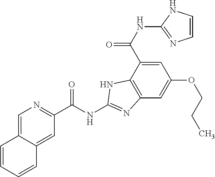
C12=CN=C(C(NC3=NC4=C(C(C(NC5=NC=CN5)=O)=CC(OCCC)=C4)N3)=O)C=C1C=CC=C2
